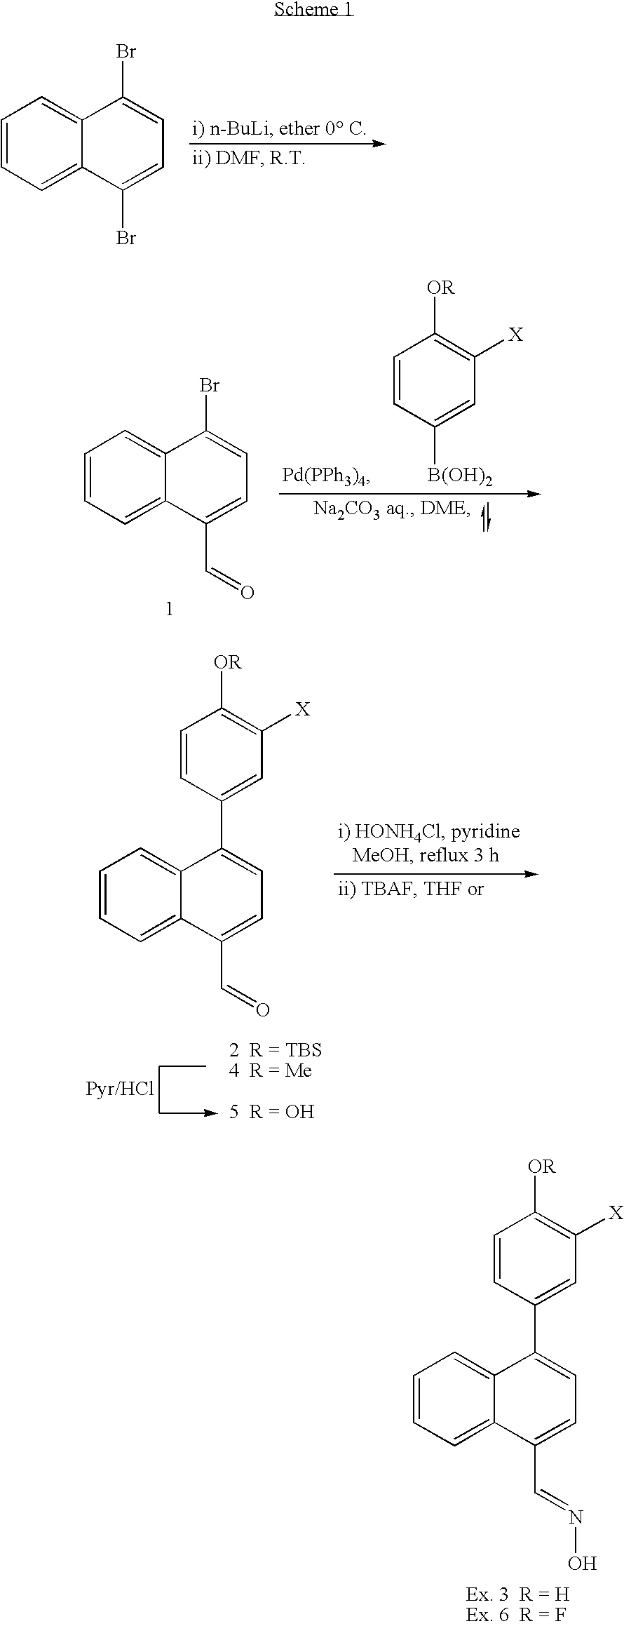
C1=CC=C2C(=C1)C(Br)=CC=C2Br.C1=CC=C2C(=C1)C(C1=CC([X])=C([OR])C=C1)=CC=C2C=O.C1=CC=C2C(=C1)C(C1=CC([X])=C([OR])C=C1)=CC=C2C=NO.C1=CC=C2C(=C1)C(Br)=CC=C2C=O.C1=CC([B(OH)2])=CC([X])=C1[OR]
